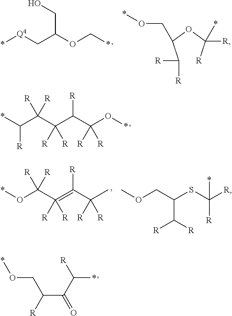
*C(C(C(C(C(O*)([R])[R])[R])([R])[R])([R])[R])[R].*[Q4]CC(OC*)CO.C(C(OC([R])(*)[R])CO*)([R])[R].*OCC(C(=O)C(*)[R])[R].*OC(C(=C(C(C)([R])[R])[R])([R])[R])([R])[R].COCC(SC([R])(*)[R])C([R])[R]
